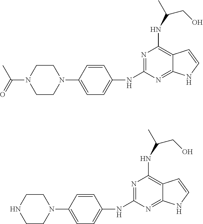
C1CN(C2=CC=C(NC3=NC(NC(C)CO)=C4C(=N3)NC=C4)C=C2)CCN1C(C)=O.C1CN(C2=CC=C(NC3=NC(NC(C)CO)=C4C(=N3)NC=C4)C=C2)CCN1
